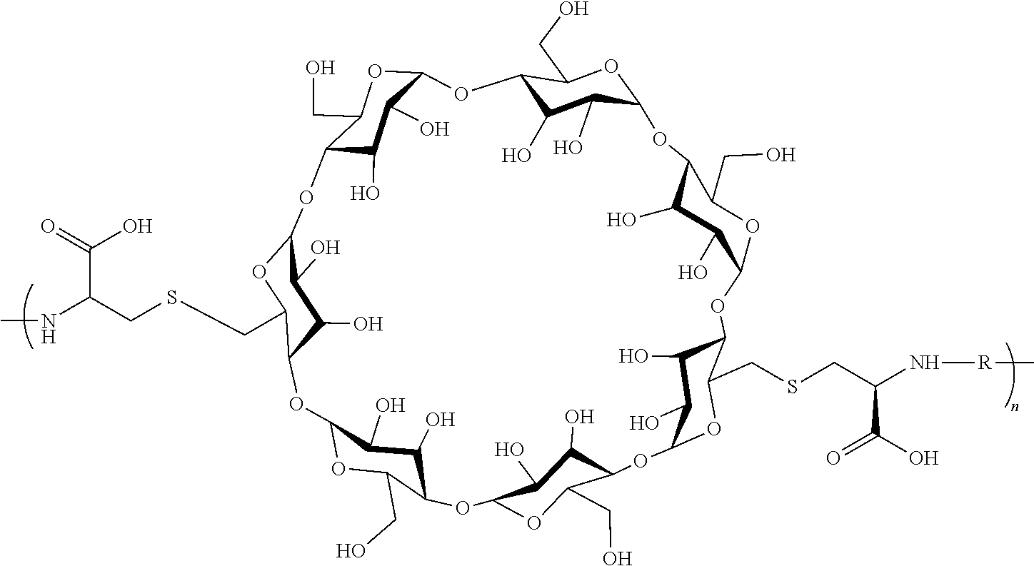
C(SCC(C(O)=O)NC)C1C2C(O)C(O)C(O1)OC1C(O)C(O)C(OC3C(O)C(O)C(OC3CO)OC3C(O)C(O)C(OC3CO)OC3C(O)C(O)C(OC3CSCC(N[R]C)C(=O)O)OC3C(O)C(O)C(OC3CO)OC3C(O)C(O)C(OC3CO)O2)OC1CO
